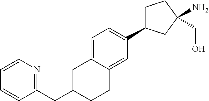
C1C(C2=CC=C3C(=C2)CCC(CC2=NC=CC=C2)C3)CC(N)(CO)C1
